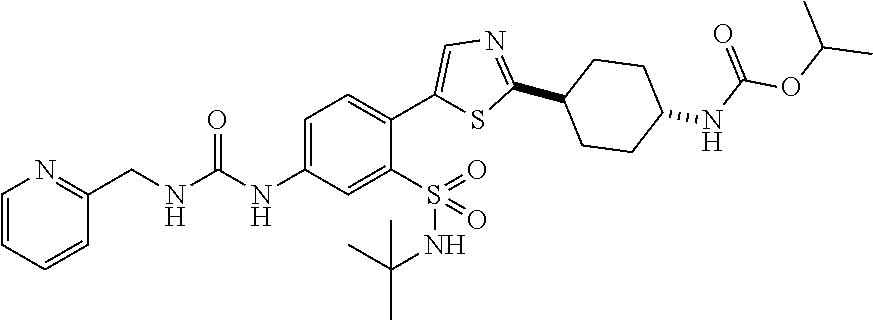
C1=C(NC(=O)NCC2=NC=CC=C2)C=C(S(=O)(=O)NC(C)(C)C)C(C2=CN=C(C3CCC(NC(OC(C)C)=O)CC3)S2)=C1
